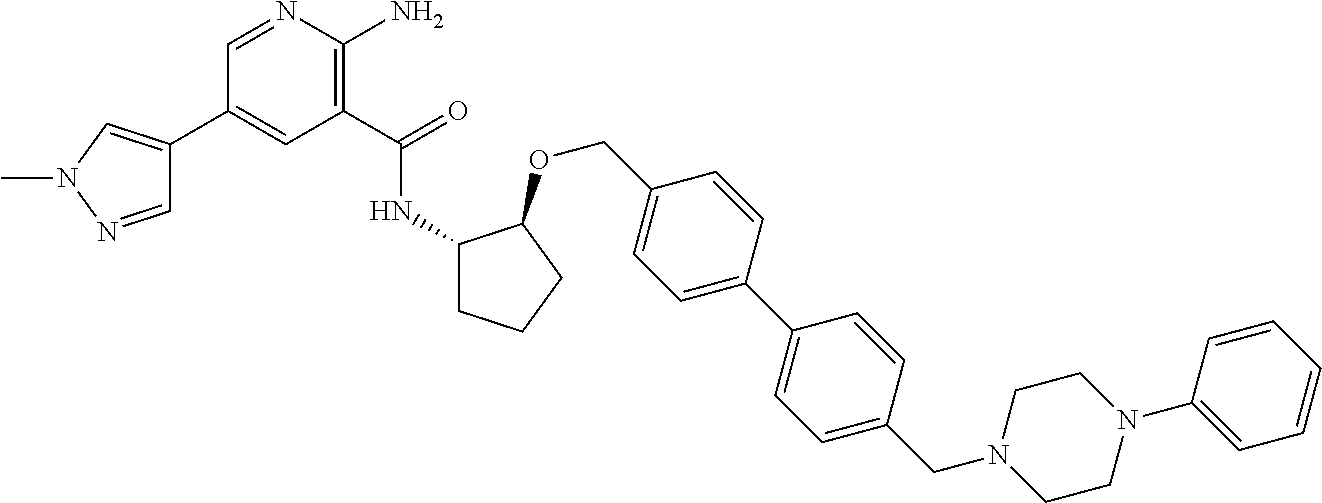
C1(C(=O)NC2CCCC2OCC2=CC=C(C3=CC=C(CN4CCN(C5=CC=CC=C5)CC4)C=C3)C=C2)=C(N)N=CC(C2=CN(C)N=C2)=C1
